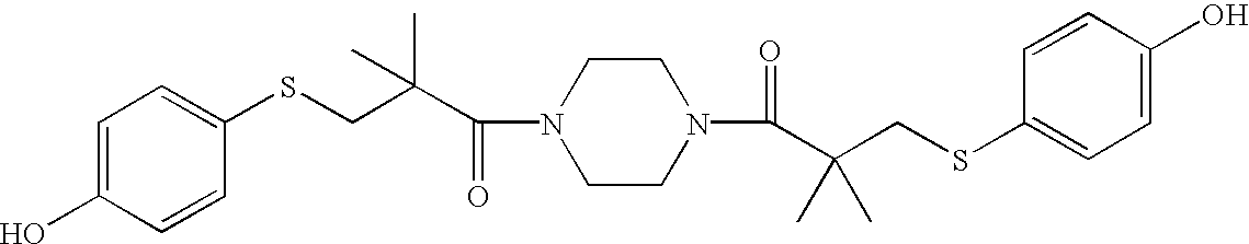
C1=C(O)C=CC(SCC(C(N2CCN(C(C(CSC3=CC=C(O)C=C3)(C)C)=O)CC2)=O)(C)C)=C1
